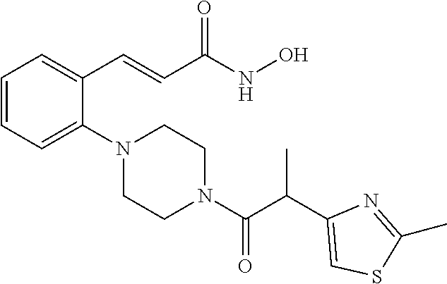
C1=CC=C(N2CCN(C(=O)C(C)C3=CSC(C)=N3)CC2)C(C=CC(NO)=O)=C1
